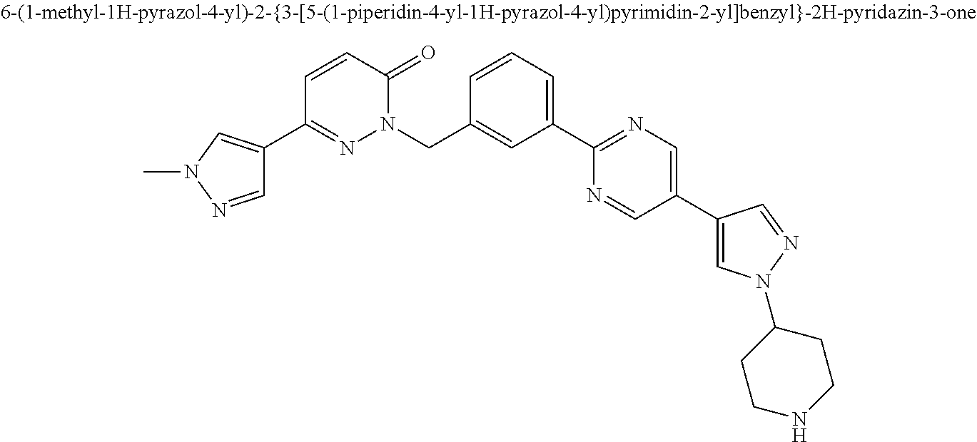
C1(C2=NN(CC3=CC(C4=NC=C(C5=CN(C6CCNCC6)N=C5)C=N4)=CC=C3)C(=O)C=C2)=CN(C)N=C1
